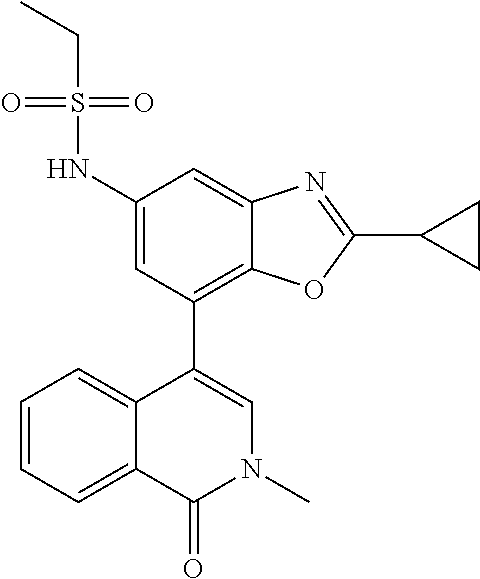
C1(NS(=O)(=O)CC)=CC(C2=CN(C)C(=O)C3=CC=CC=C23)=C2C(=C1)N=C(C1CC1)O2
